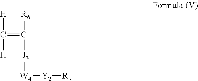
[H]C([H])=C([J3][W4][Y2][R7])[R6]
